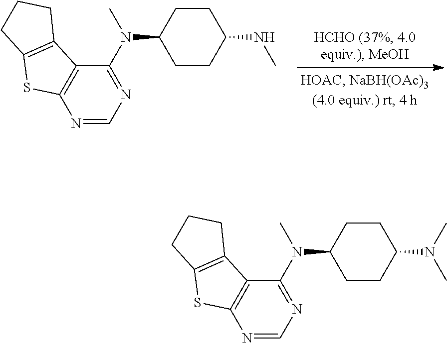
C12=C(N=CN=C1N(C1CCC(NC)CC1)C)SC1=C2CCC1.C12=C(N=CN=C1N(C1CCC(N(C)C)CC1)C)SC1=C2CCC1
